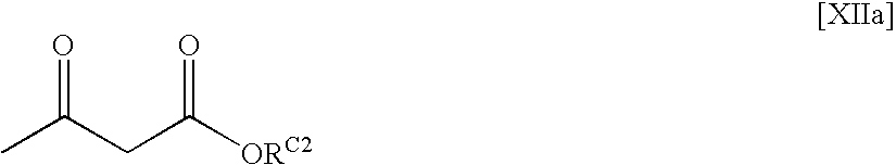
CC(CC([ORC2])=O)=O
